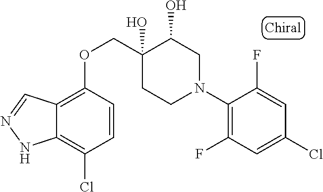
C1(N2CC(O)C(O)(COC3=C4C(=C(Cl)C=C3)NN=C4)CC2)=C(F)C=C(Cl)C=C1F
